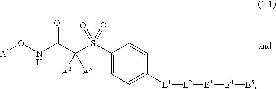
[A1]ONC(C(S(C1=CC=C([E1][E2][E3][E4][E5])C=C1)(=O)=O)([A2])[A3])=O.[H]
